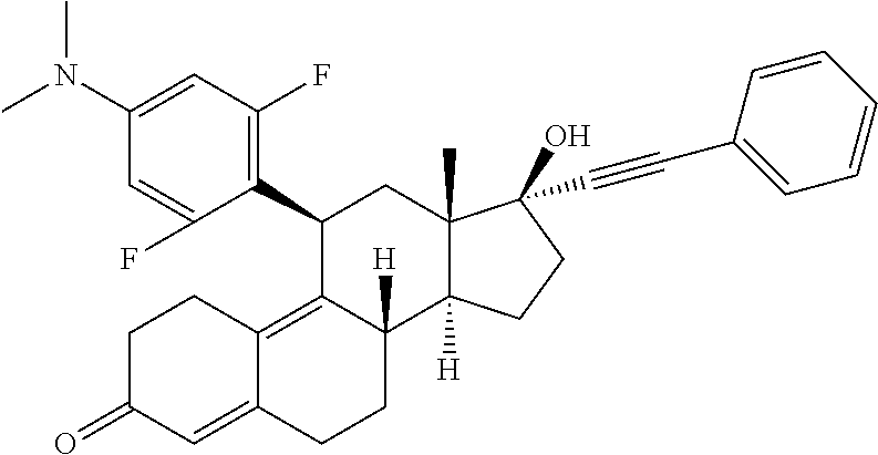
N(C)(C1=CC(F)=C(C2C3=C4C(=CC(=O)CC4)CCC3([H])C3([H])C(C)(C2)C(O)(C#CC2=CC=CC=C2)CC3)C(F)=C1)C
